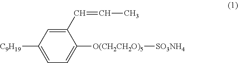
C1(C=CC)=CC([C9H19])=CC=C1[O(CH2CH2O)5][SO3NH4]
